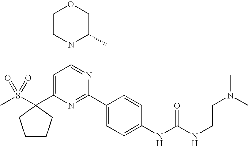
C1=C(C2(S(C)(=O)=O)CCCC2)N=C(C2=CC=C(NC(NCCN(C)C)=O)C=C2)N=C1N1C(C)COCC1
